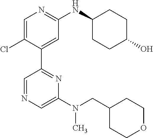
C1=C(Cl)C(C2=NC(N(CC3CCOCC3)C)=CN=C2)=CC(NC2CCC(O)CC2)=N1
